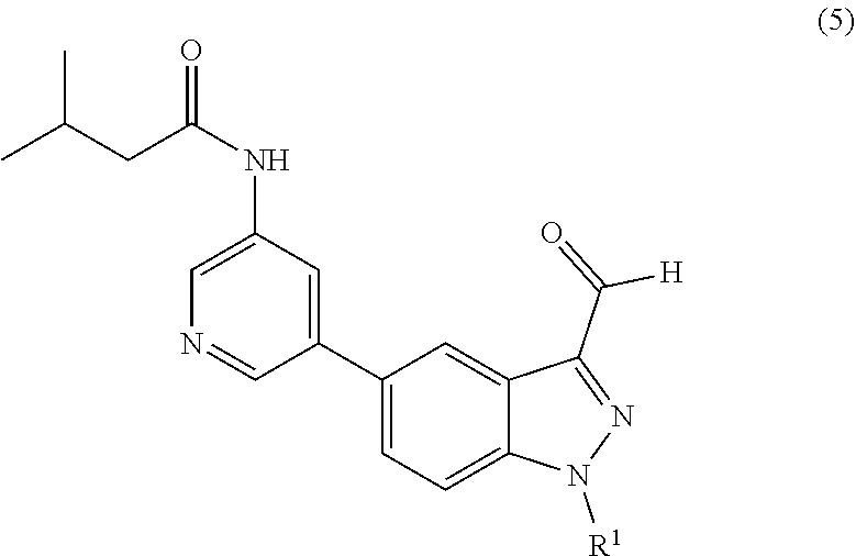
N1=C(C(=O)[H])C2=CC(C3=CC(NC(CC(C)C)=O)=CN=C3)=CC=C2N1[R1]
